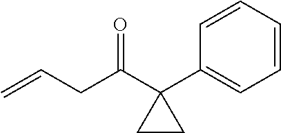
C1=CC=CC(C2(C(CC=C)=O)CC2)=C1
